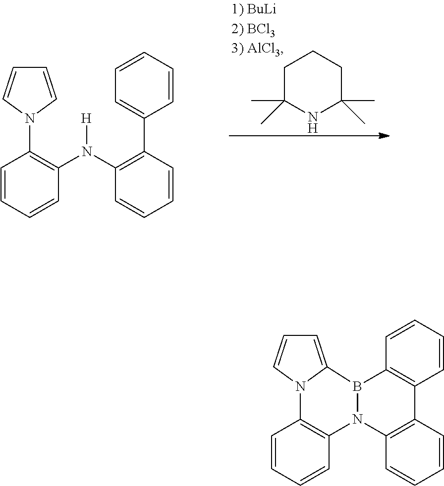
C1C(C)(C)NC(C)(C)CC1.C1=CN(C2=C(N(C3=C(C4=CC=CC=C4)C=CC=C3)[H])C=CC=C2)C=C1.C1=C2N(C=C1)C1=C(C=CC=C1)N1C3=C(C=CC=C3)C3=C(C=CC=C3)B21
